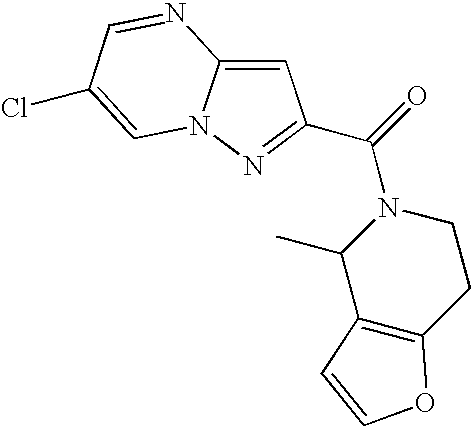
C1=C2N(N=C1C(=O)N1C(C)C3=C(CC1)OC=C3)C=C(Cl)C=N2
